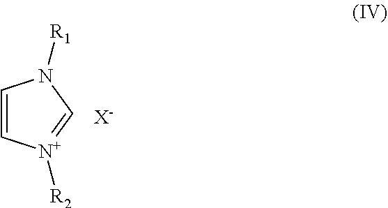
C1=C[N+]([R2])=CN1[R1].[X-]
